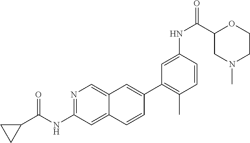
N1=C(NC(C2CC2)=O)C=C2C(=C1)C=C(C1=C(C)C=CC(NC(=O)C3CN(C)CCO3)=C1)C=C2
